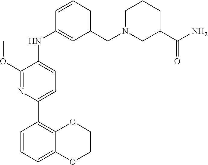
N(C1=CC(CN2CCCC(C(N)=O)C2)=CC=C1)C1=CC=C(C2=C3OCCOC3=CC=C2)N=C1OC
